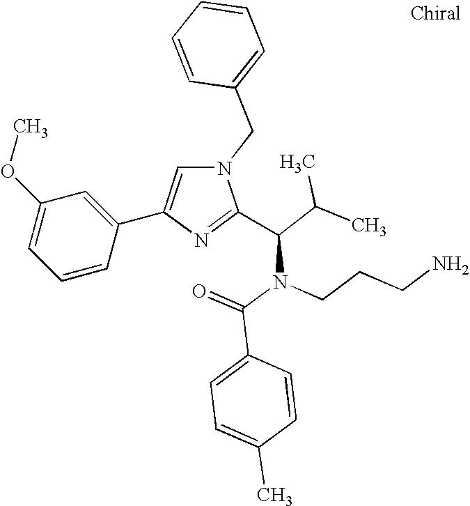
N1(CC2=CC=CC=C2)C=C(C2=CC(OC)=CC=C2)N=C1C(C(C)C)N(C(=O)C1=CC=C(C)C=C1)CCCN
